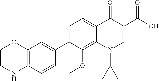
C1(C2=CC3=C(C=C2)NCCO3)=CC=C2C(=C1OC)N(C1CC1)C=C(C(O)=O)C2=O
